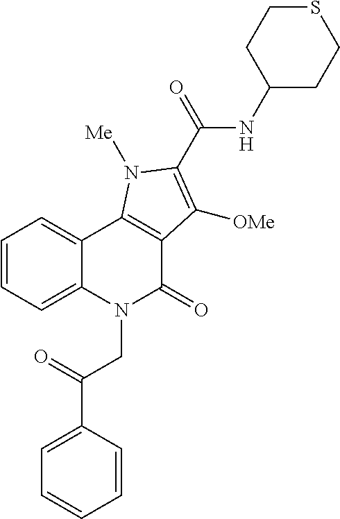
C1=CC=C2C(=C1)C1=C(C(=O)N2CC(C2=CC=CC=C2)=O)C([OMe])=C(C(NC2CCSCC2)=O)N1[Me]
